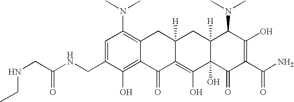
C1(CNC(CNCC)=O)=CC(N(C)C)=C2C(=C1O)C(=O)C1=C(O)C3(O)C([H])(CC1([H])C2)C(N(C)C)C(O)=C(C(N)=O)C3=O
